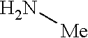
[Me]N
